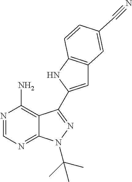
C12=C(N)N=CN=C1N(C(C)(C)C)N=C2C1=CC2=C(N1)C=CC(C#N)=C2
